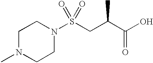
C1N(C)CCN(S(CC(C(O)=O)C)(=O)=O)C1
